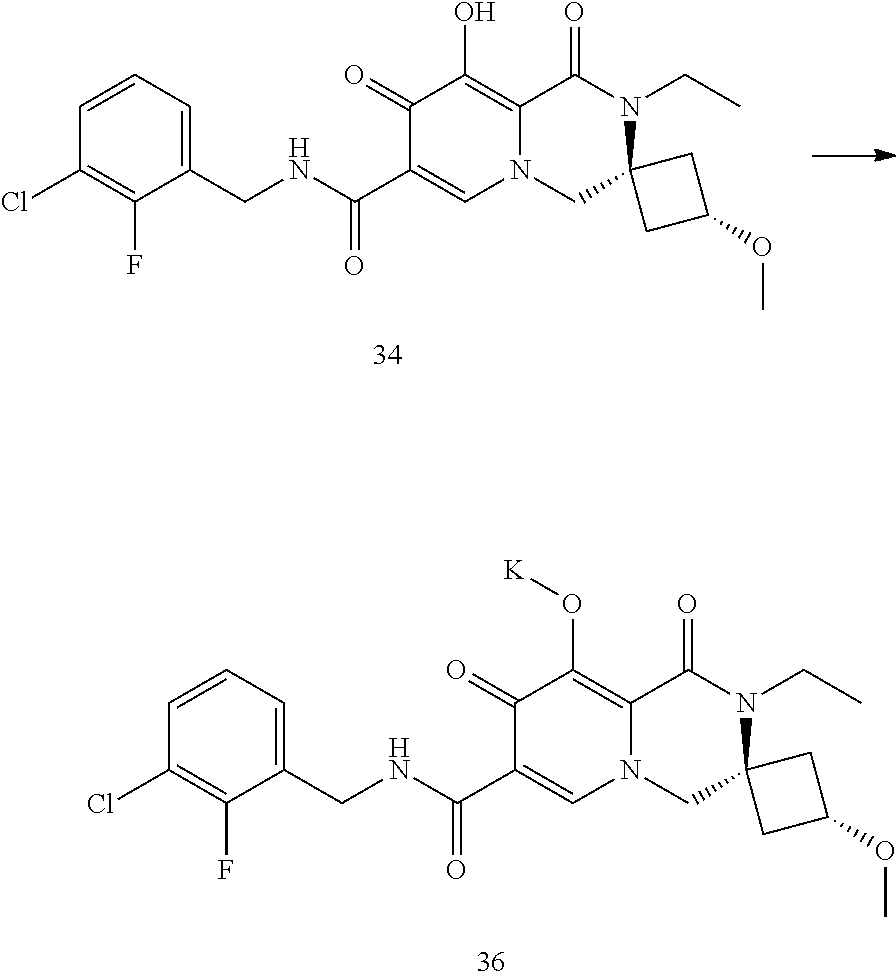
C1(Cl)=C(F)C(CNC(C2=CN3C(=C(O)C2=O)C(=O)N(CC)C2(C3)CC(OC)C2)=O)=CC=C1.C1(Cl)=C(F)C(CNC(C2=CN3C(=C(O[K])C2=O)C(=O)N(CC)C2(C3)CC(OC)C2)=O)=CC=C1
